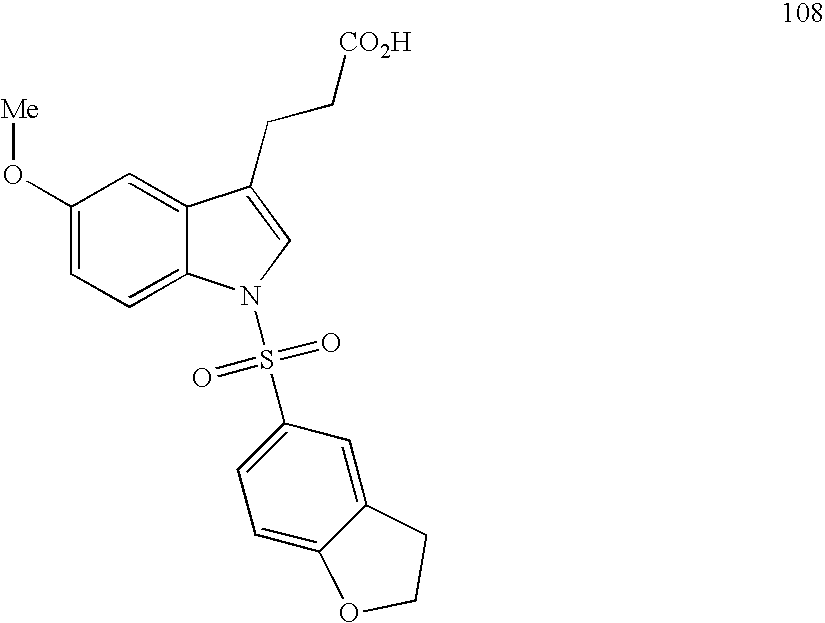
C1(O[Me])=CC=C2C(=C1)C(CC[CO2H])=CN2S(C1=CC=C2C(=C1)CCO2)(=O)=O
